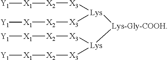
[Lys]([X3][X2][X1][Y1])([X3][X2][X1][Y1])[Lys-Gly-COOH][Lys]([X3][X2][X1][Y1])[X3][X2][X1][Y1]
